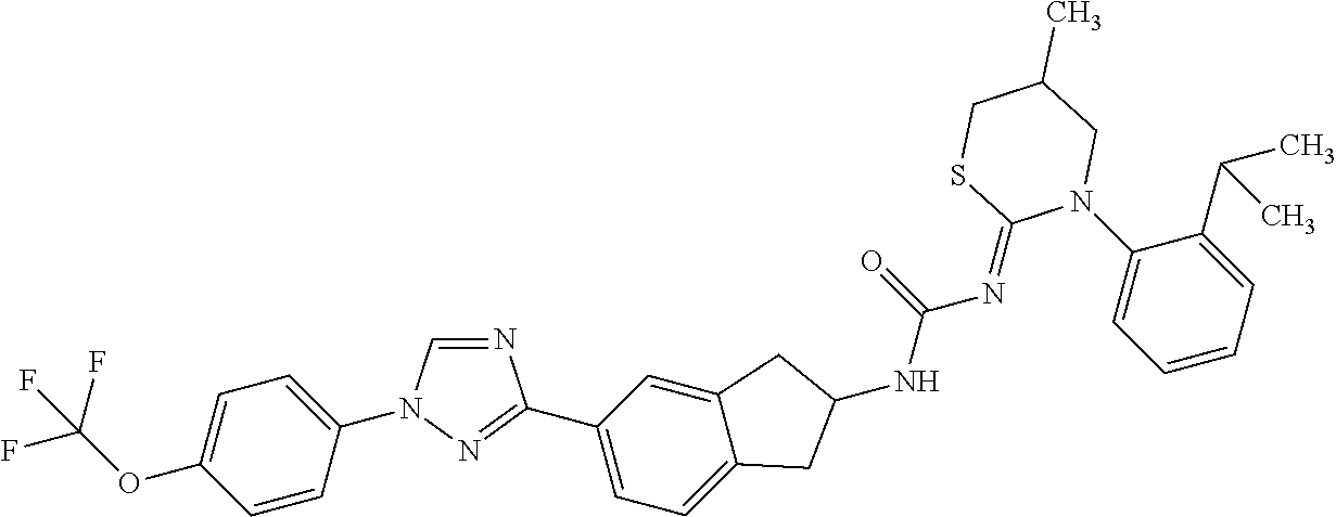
C1=CC(N2C=NC(C3=CC=C4C(=C3)CC(NC(=O)N=C3N(C5=CC=CC=C5C(C)C)CC(C)CS3)C4)=N2)=CC=C1OC(F)(F)F
